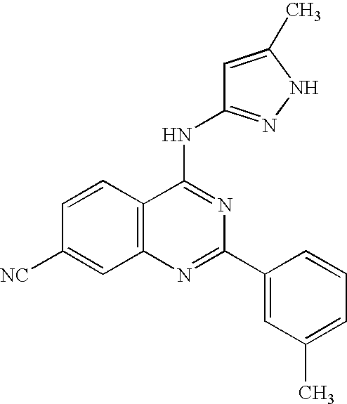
C12=C(N=C(C3=CC(C)=CC=C3)N=C1NC1=NNC(C)=C1)C=C([NC])C=C2
